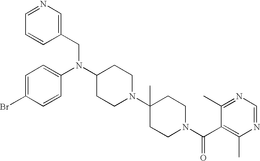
C(N(C1CCN(C2(C)CCN(C(C3=C(C)N=CN=C3C)=O)CC2)CC1)C1=CC=C(Br)C=C1)C1=CN=CC=C1
